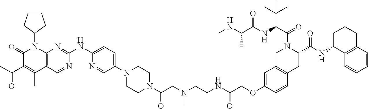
C1(=O)C(C(C)=O)=C(C)C2=C(N1C1CCCC1)N=C(NC1=CC=C(N3CCN(C(CN(CCNC(COC4=CC5=C(C=C4)CC(C(NC4C6=C(CCC4)C=CC=C6)=O)N(C(C(NC(C(NC)C)=O)C(C)(C)C)=O)C5)=O)C)=O)CC3)C=N1)N=C2
